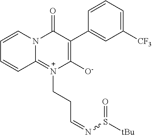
C1([CF3])=CC=CC(C2=C([O-])[N+](CCC=NS(=O)[tBu])=C3N(C=CC=C3)C2=O)=C1
